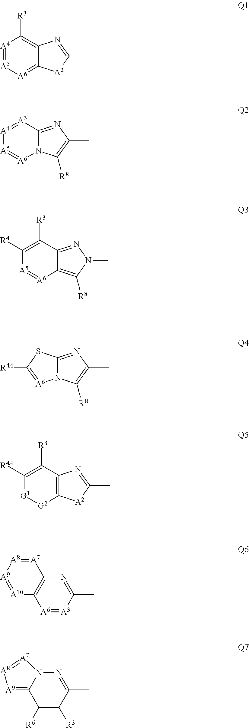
[A4]1=[A5][A6]=C2C(=C1[R3])N=C(C)[A2]2.[A4]1=[A3]C2=NC(C)=C([R8])N2[A6]=[A5]1.C1([R4])=C([R3])C2=NN(C)C([R8])=C2[A6]=[A5]1.N12C(=NC(C)=C1[R8])SC([R4A])=[A6]2.C1([R4A])=C([R3])C2=C([G2][G1]1)[A2]C(C)=N2.[A6]1=[A3]C(C)=NC2=C1[A10]=[A9][A8]=[A7]2.C1([R6])=C([R3])C(C)=NN2C1=[A9][A8]=[A7]2
